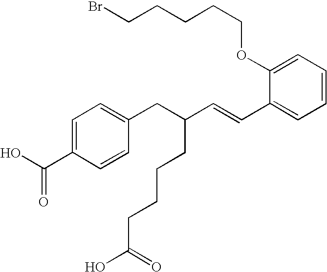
C1=C(C(O)=O)C=CC(CC(C=CC2=CC=CC=C2OCCCCCBr)CCCCC(O)=O)=C1
